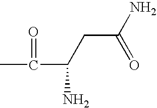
CC(C(N)CC(N)=O)=O
